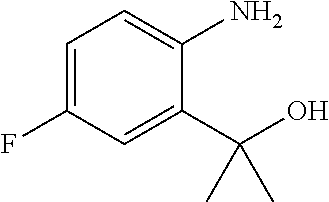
C1=C(F)C=C(C(O)(C)C)C(N)=C1
